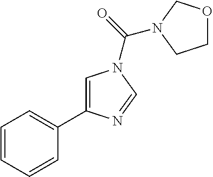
C1=CC=CC(C2=CN(C(=O)N3COCC3)C=N2)=C1
